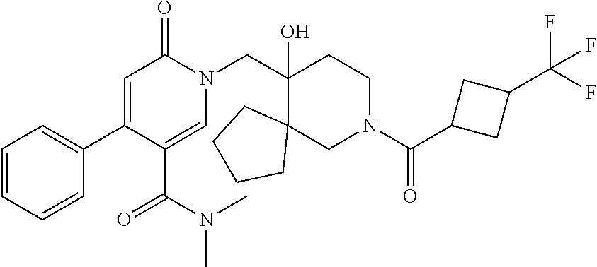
N1(CC2(O)C3(CN(C(=O)C4CC(C(F)(F)F)C4)CC2)CCCC3)C(=O)C=C(C2=CC=CC=C2)C(C(=O)N(C)C)=C1
